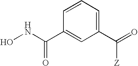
ONC(=O)C1=CC(C([Z])=O)=CC=C1
